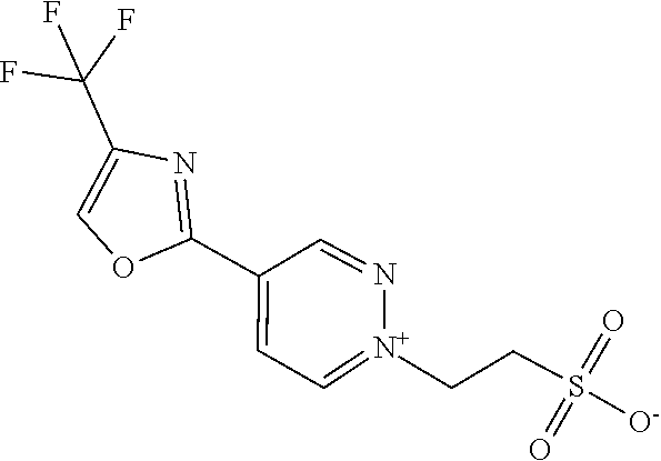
O1C(C2=CC=[N+](CCS(=O)([O-])=O)N=C2)=NC(C(F)(F)F)=C1
